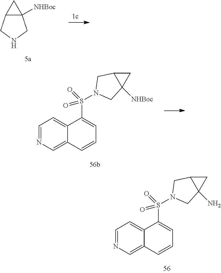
C12([NHBoc])C(CNC1)C2.C1=NC=C2C(=C1)C(S(=O)(=O)N1CC3CC3([NHBoc])C1)=CC=C2.C1=NC=C2C(=C1)C(S(=O)(=O)N1CC3CC3(N)C1)=CC=C2
